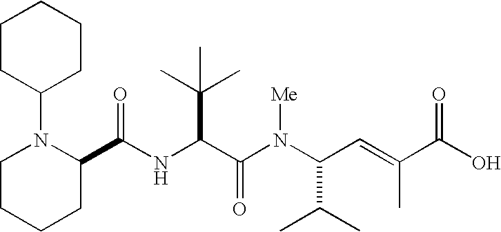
N(C(C(N(C(C(C)C)C=C(C)C(O)=O)[Me])=O)C(C)(C)C)C(C1N(C2CCCCC2)CCCC1)=O
